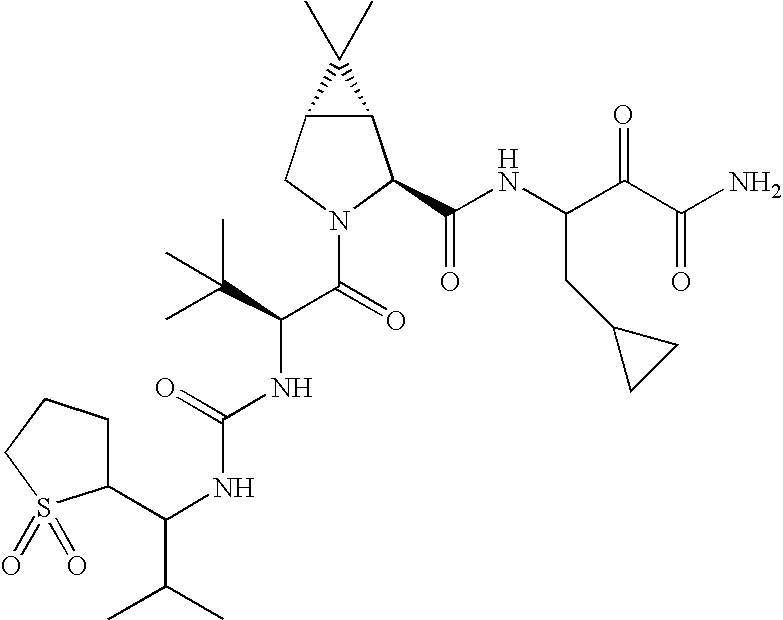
C12C(CN(C(=O)C(NC(NC(C3CCCS3(=O)=O)C(C)C)=O)C(C)(C)C)C1C(NC(C(C(N)=O)=O)CC1CC1)=O)C2(C)C
